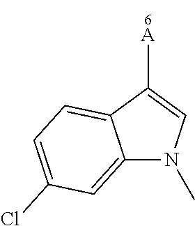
C12=CC=C(Cl)C=C1N(C)C=C2[A]
